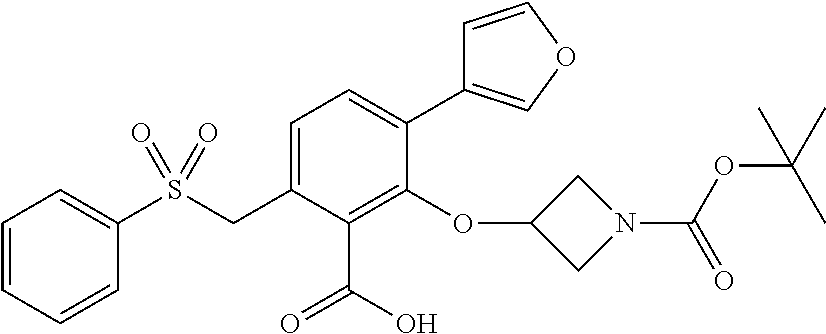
C1=CC=CC(S(CC2=CC=C(C3=COC=C3)C(OC3CN(C(OC(C)(C)C)=O)C3)=C2C(=O)O)(=O)=O)=C1
